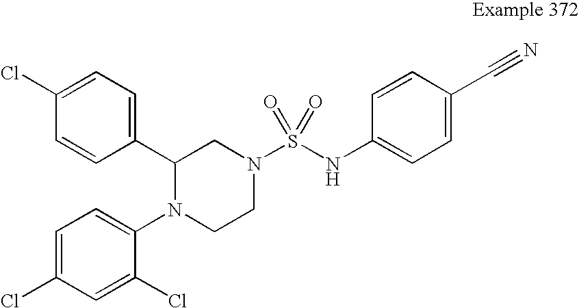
C1=C(Cl)C=C(Cl)C(N2CCN(S(NC3=CC=C(C#N)C=C3)(=O)=O)CC2C2=CC=C(Cl)C=C2)=C1
